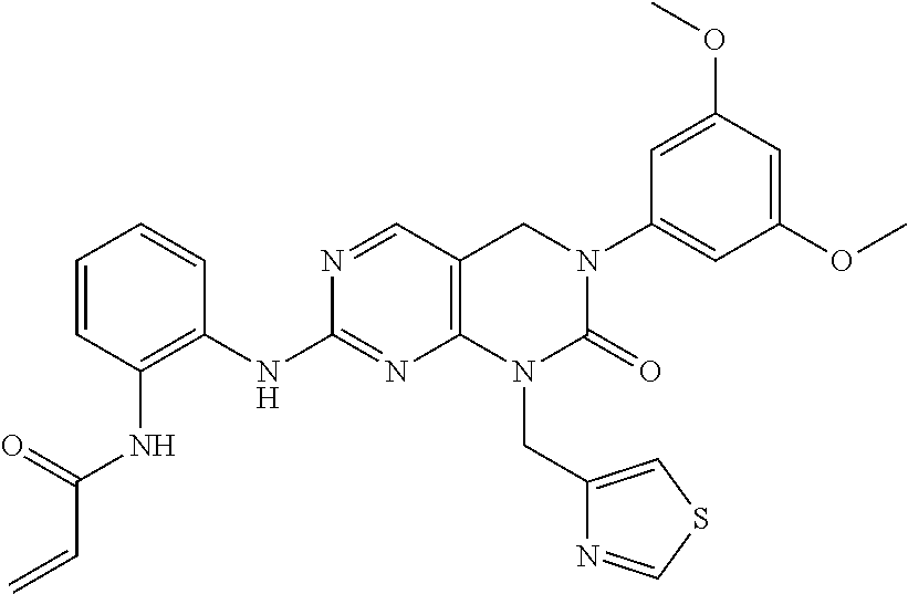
C1(NC2=C(NC(=O)C=C)C=CC=C2)=NC2=C(CN(C3=CC(OC)=CC(OC)=C3)C(=O)N2CC2=CSC=N2)C=N1
